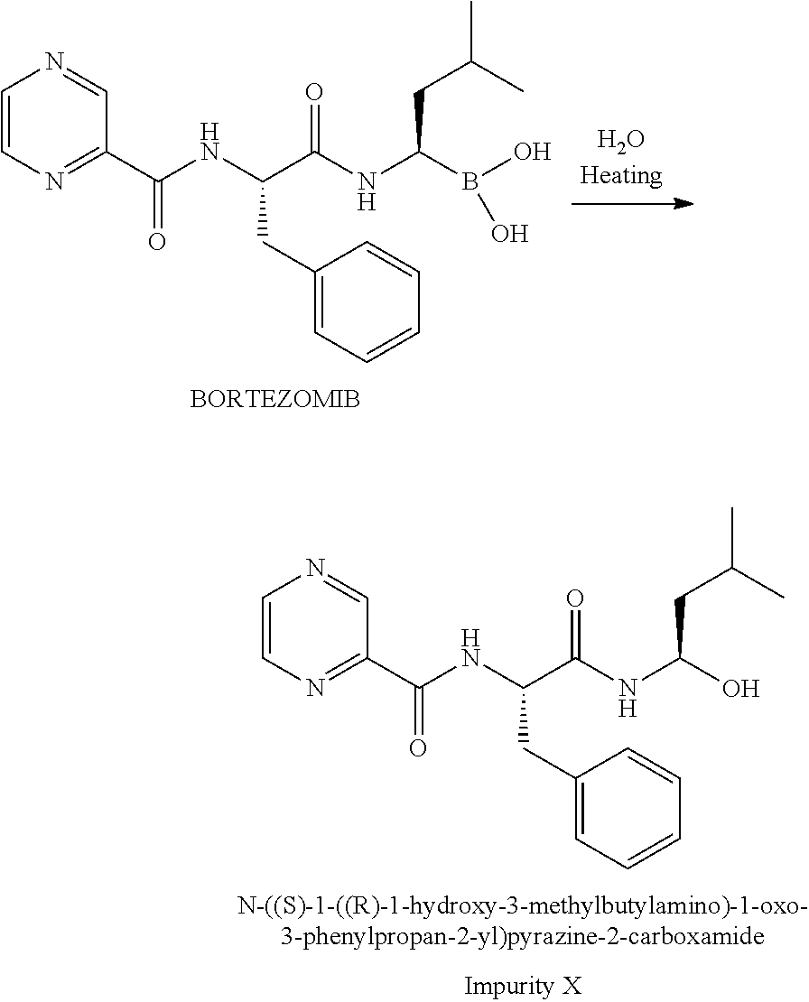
C1=CN=C(C(NC(C(NC(B(O)O)CC(C)C)=O)CC2=CC=CC=C2)=O)C=N1.C1=CN=C(C(NC(C(NC(O)CC(C)C)=O)CC2=CC=CC=C2)=O)C=N1
